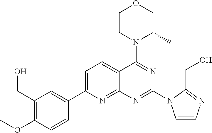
C1=C(C2=CC(CO)=C(OC)C=C2)N=C2C(=C1)C(N1C(C)COCC1)=NC(N1C=CN=C1CO)=N2
